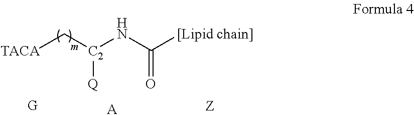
[TACA]C[C2](NC([[Lipid chain]])=O)[Q].[A]
